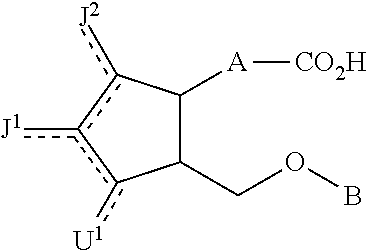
C1(COB)C([A][CO2H])c([J2])c([J1])c1[U1]
